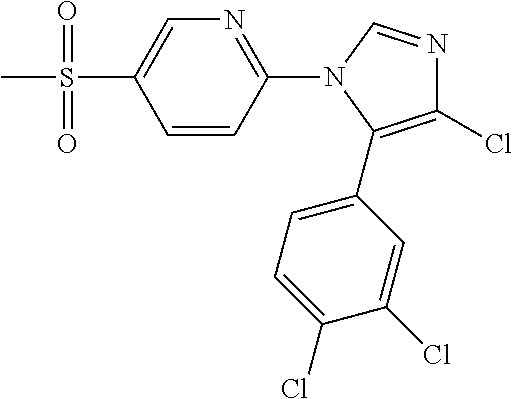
C1=CC(N2C(C3=CC=C(Cl)C(Cl)=C3)=C(Cl)N=C2)=NC=C1S(C)(=O)=O
